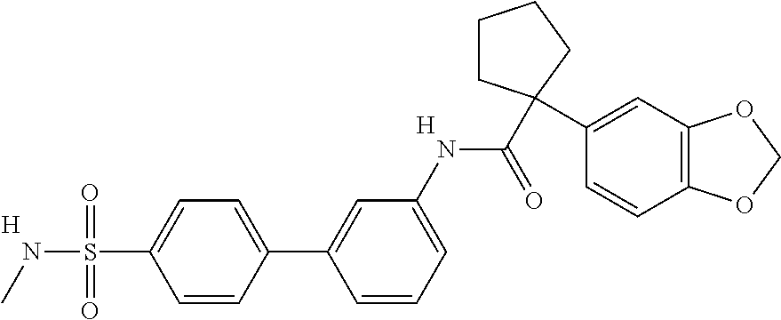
C1=CC(C2=CC(NC(=O)C3(C4=CC5=C(C=C4)OCO5)CCCC3)=CC=C2)=CC=C1S(NC)(=O)=O.[H].[H]
